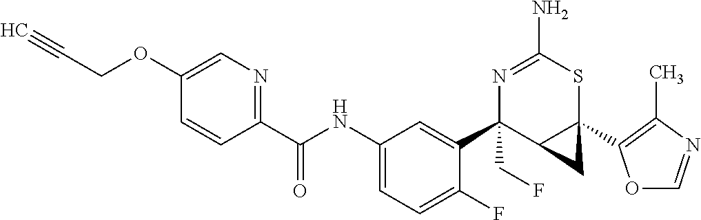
N1=C(N)SC2(C3=C(C)N=CO3)C(C1(C1=CC(NC(C3=NC=C(OCC#C)C=C3)=O)=CC=C1F)CF)C2
